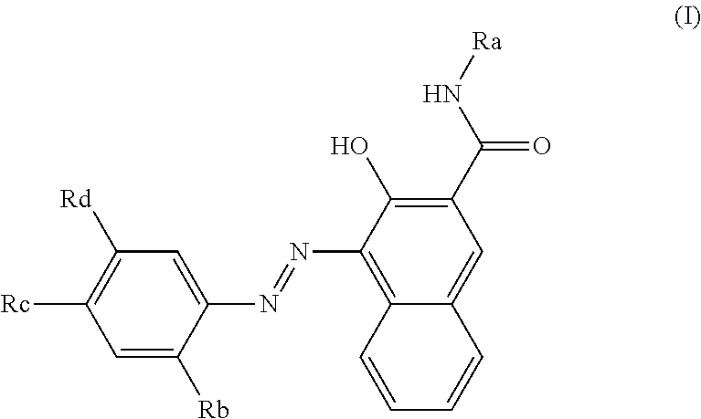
C1=C([Rb])C(N=NC2=C3C(=CC(C(=O)N[Ra])=C2O)C=CC=C3)=CC([Rd])=C1[Rc]
